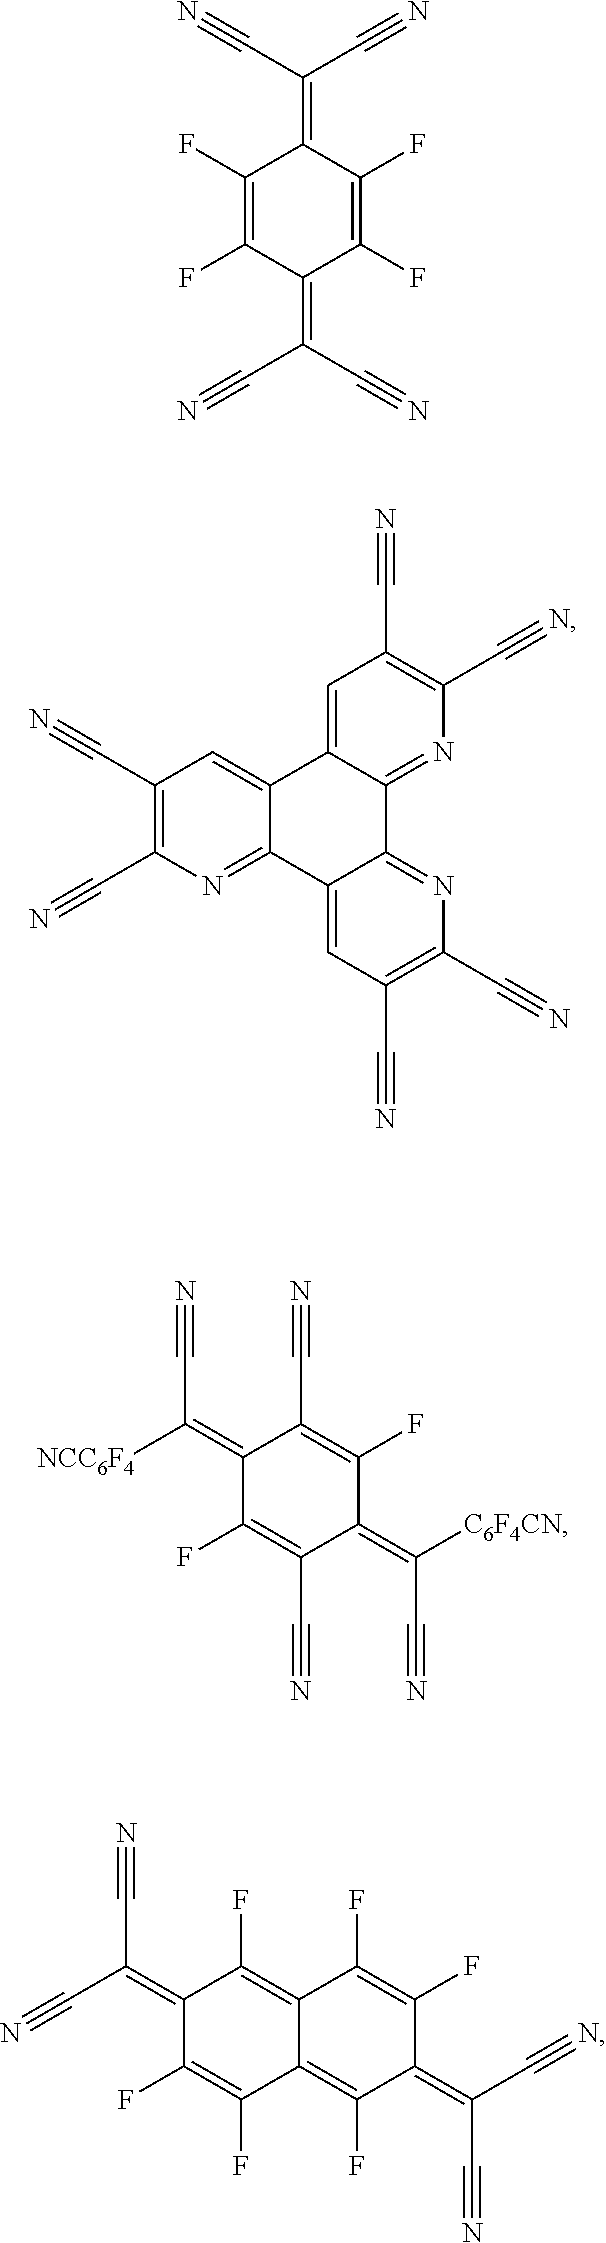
C1(F)=C(F)C(=C(C#N)C#N)C(F)=C(F)C1=C(C#N)C#N.C1(C#N)=C(C#N)N=C2C(=C1)C1=CC(C#N)=C(C#N)N=C1C1=NC(C#N)=C(C#N)C=C21.C1(=C([NCC6F4])C#N)C(F)=C(C#N)C(=C([C6F4CN])C#N)C(F)=C1C#N.C1(=C(C#N)C#N)C(F)=C(F)C2=C(F)C(=C(C#N)C#N)C(F)=C(F)C2=C1F
